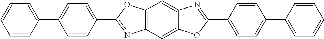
C1=CC(C2=CC=C(C3=NC4=C(O3)C=C3C(=C4)OC(C4=CC=C(C5=CC=CC=C5)C=C4)=N3)C=C2)=CC=C1
